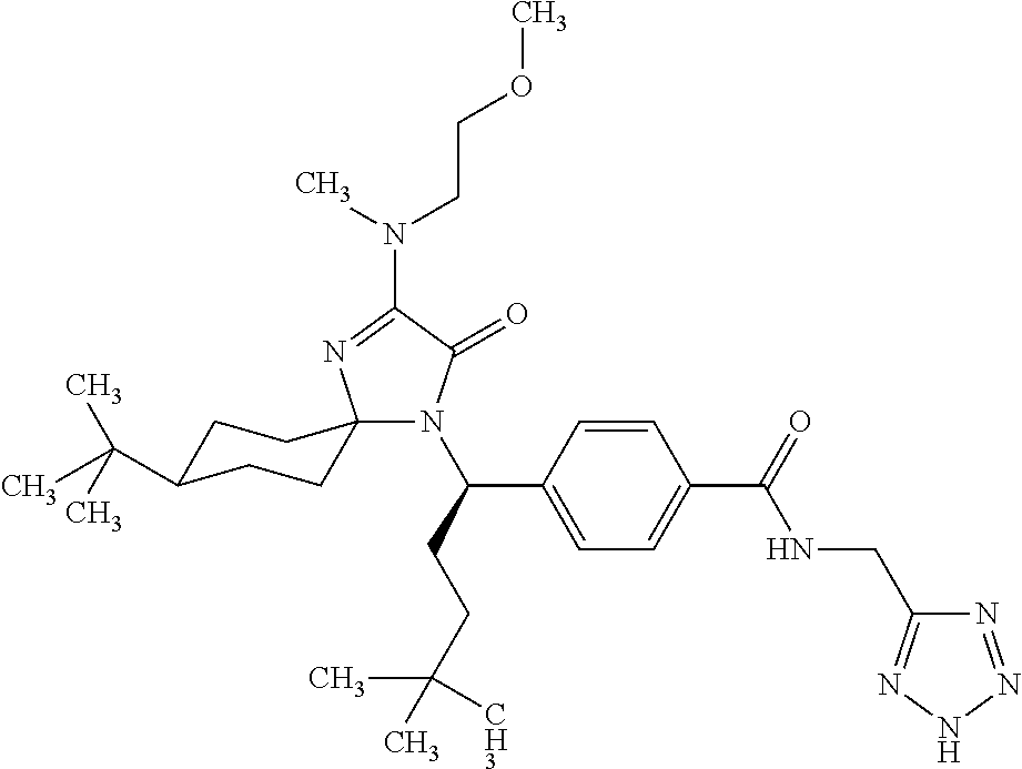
N1(C(CCC([CH3])(C)C)C2=CC=C(C(=O)NCC3=NNN=N3)C=C2)C(=O)C(N(CCOC)C)=NC12CCC(C(C)(C)C)CC2
